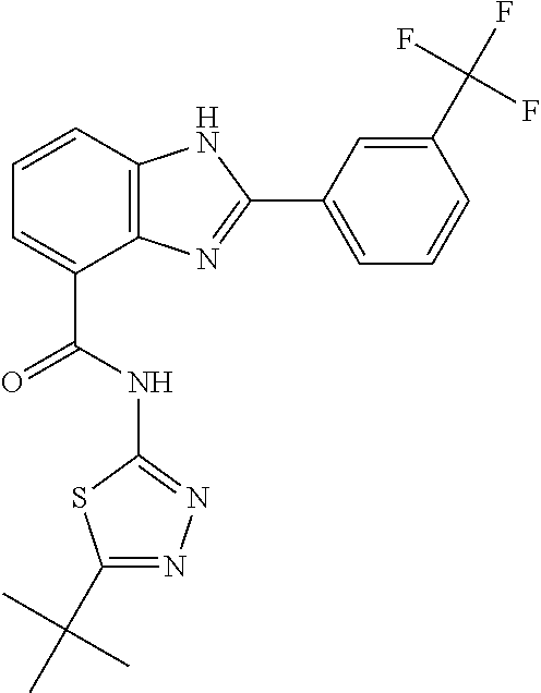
C1=CC2=C(C(C(NC3=NN=C(C(C)(C)C)S3)=O)=C1)N=C(C1=CC=CC(C(F)(F)F)=C1)N2
